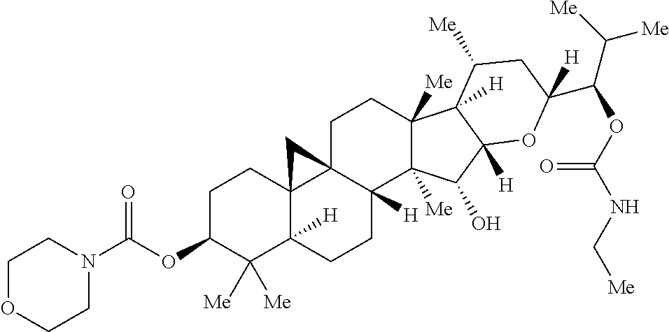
C1C23C4(C([H])(CCC2([H])C2([Me])C([Me])(C1)C1([H])C([Me])CC(C(OC(=O)NC[Me])C([Me])[Me])([H])OC1([H])C2O)C([Me])([Me])C(OC(=O)N1CCOCC1)CC4)C3
